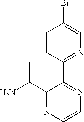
C1(C2=NC=C(Br)C=C2)=NC=CN=C1C(N)C
